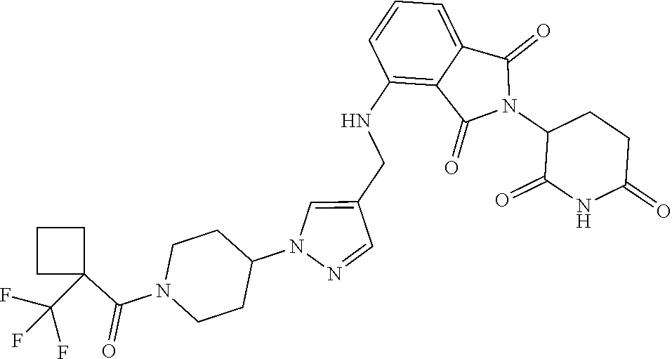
C1(NCC2=CN(C3CCN(C(C4(C(F)(F)F)CCC4)=O)CC3)N=C2)=C2C(=CC=C1)C(=O)N(C1C(=O)NC(=O)CC1)C2=O
